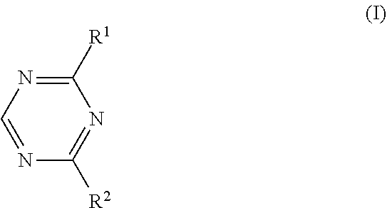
C1([R1])=NC=NC([R2])=N1
